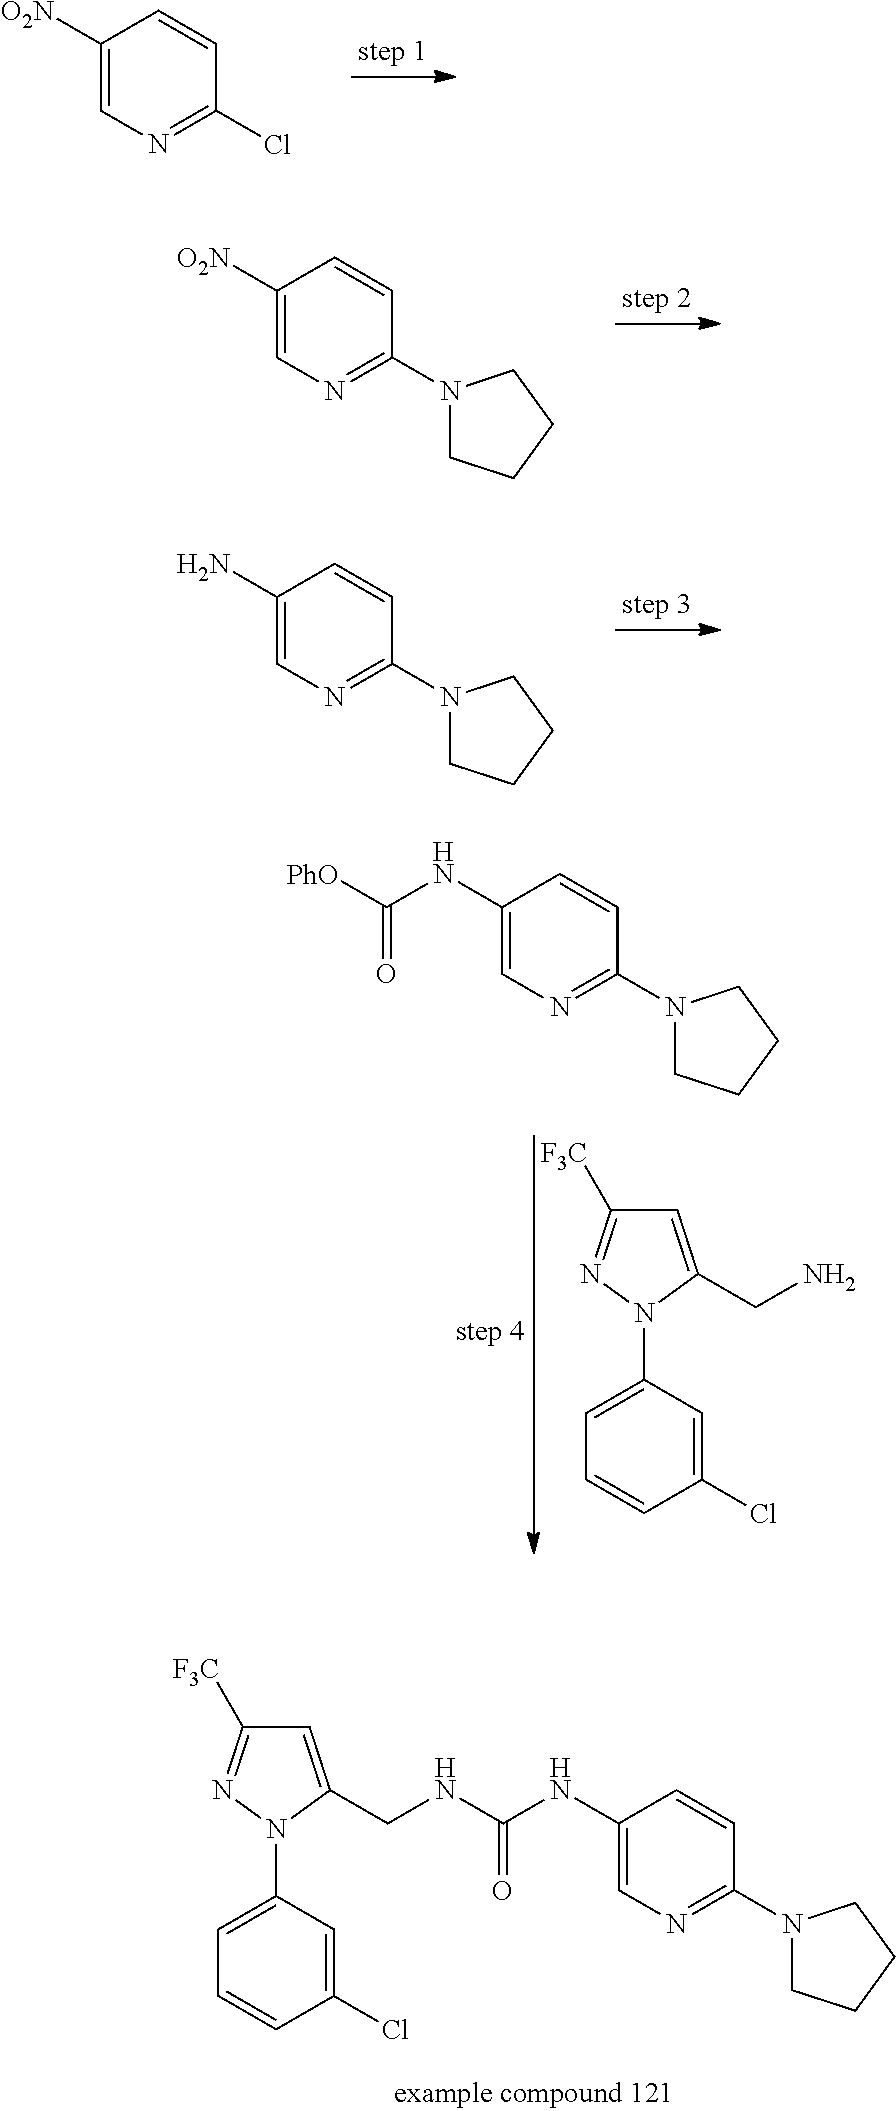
C1([O2N])=CN=C(Cl)C=C1.C1(N)=CN=C(N2CCCC2)C=C1.C1([O2N])=CN=C(N2CCCC2)C=C1.C1(NC([PhO])=O)=CN=C(N2CCCC2)C=C1.C1(Cl)=CC(N2C(CN)=CC([F3C])=N2)=CC=C1.C1(Cl)=CC(N2C(CNC(NC3=CN=C(N4CCCC4)C=C3)=O)=CC([F3C])=N2)=CC=C1
